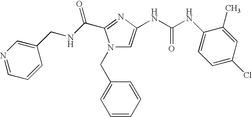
C1=NC=C(CNC(=O)C2=NC(NC(NC3=CC=C(Cl)C=C3C)=O)=CN2CC2=CC=CC=C2)C=C1
